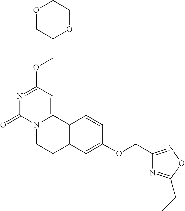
O1CC(COC2=NC(=O)N3C(=C2)C2=C(CC3)C=C(OCC3=NOC(CC)=N3)C=C2)OCC1
